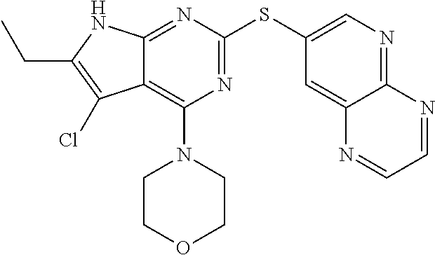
C12=C(N3CCOCC3)N=C(SC3=CN=C4C(=C3)N=CC=N4)N=C1NC(CC)=C2Cl
